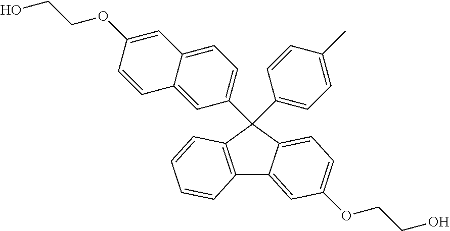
C12=C(C=CC=C1)C(C1=CC=C3C(=C1)C=CC(OCCO)=C3)(C1=CC=C(C)C=C1)C1=CC=C(OCCO)C=C21
